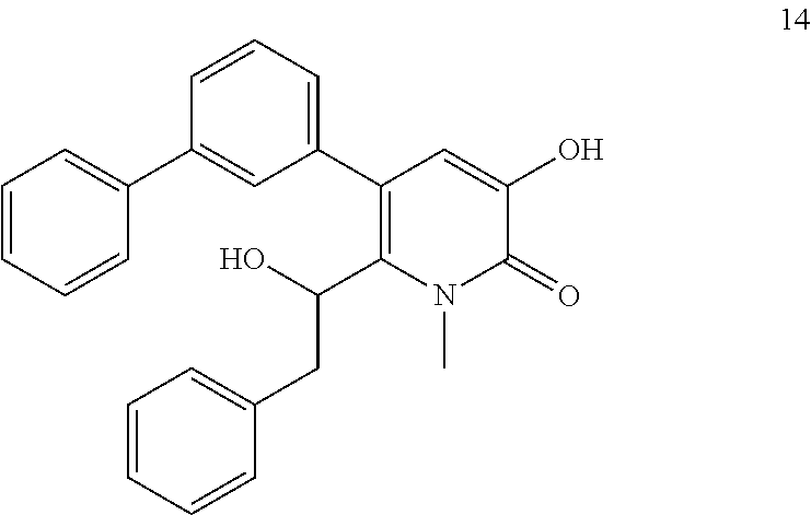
C1(C2=CC=CC(C3=CC=CC=C3)=C2)=C(C(O)CC2=CC=CC=C2)N(C)C(=O)C(O)=C1
